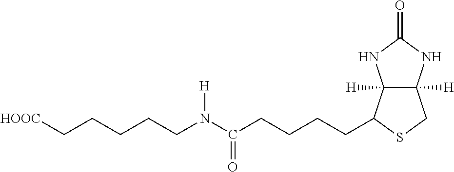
C(N(C(CCCCC1C2([H])C([H])(CS1)NC(=O)N2)=O)[H])CCCC[HOOC]
